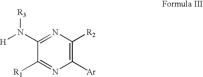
C1(N([H])[R3])=NC([R2])=C([Ar])N=C1[R1]
